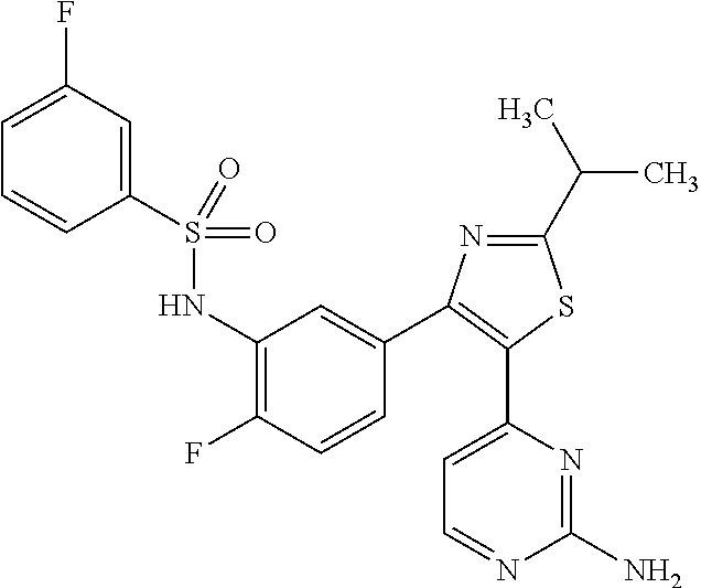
C1(S(NC2=C(F)C=CC(C3=C(C4=CC=NC(N)=N4)SC(C(C)C)=N3)=C2)(=O)=O)=CC(F)=CC=C1
